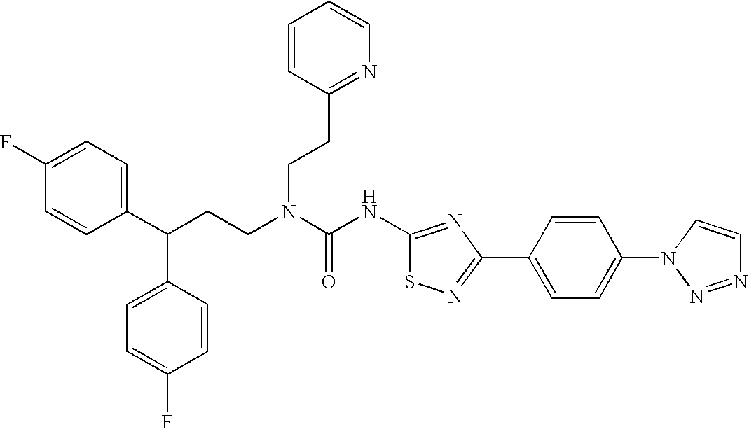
C1(C(CCN(C(NC2=NC(C3=CC=C(N4N=NC=C4)C=C3)=NS2)=O)CCC2=NC=CC=C2)C2=CC=C(F)C=C2)=CC=C(F)C=C1
